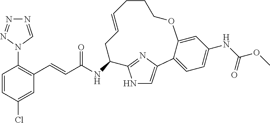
C1=CC(Cl)=CC(C=CC(NC2C3=NC(=CN3)C3=CC=C(NC(=O)OC)C=C3OCCCC=CC2)=O)=C1N1C=NN=N1
